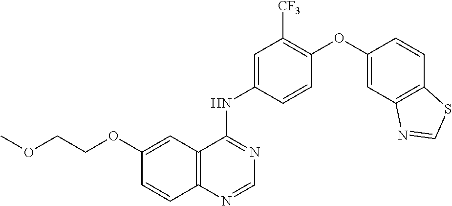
C12=C(C(NC3=CC([CF3])=C(OC4=CC5=C(C=C4)SC=N5)C=C3)=NC=N1)C=C(OCCOC)C=C2
